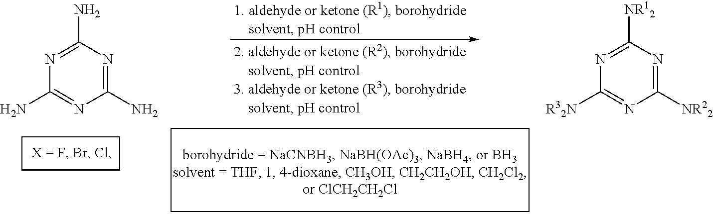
C1(N)=NC(N)=NC(N)=N1.C1([NR22])=NC([NR12])=NC([R32N])=N1.C1CCC1
